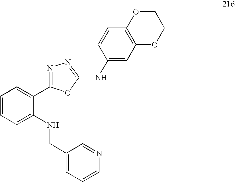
C1=CC=C(NCC2=CC=CN=C2)C(C2=NN=C(NC3=CC4=C(C=C3)OCCO4)O2)=C1
